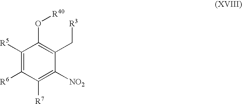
C1([R5])=C([R6])C([R7])=C([NO2])C(C[R3])=C1O[R40]
